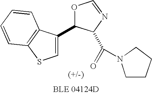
C1(C2=CSC3=C2C=CC=C3)OC=NC1C(=O)N1CCCC1
